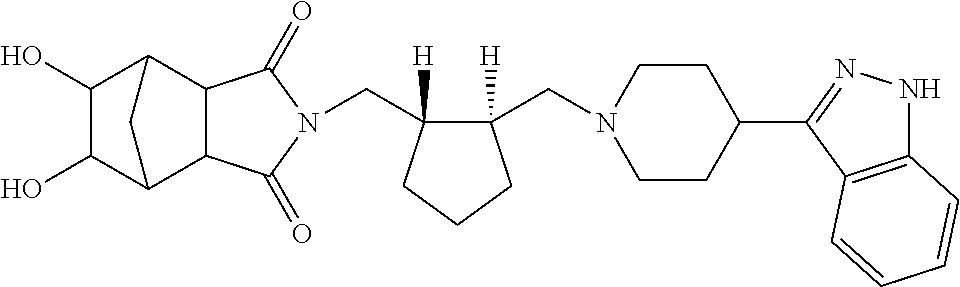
C(C1([H])C(CN2CCC(C3=NNC4=C3C=CC=C4)CC2)([H])CCC1)N1C(=O)C2C3C(O)C(O)C(C2C1=O)C3
